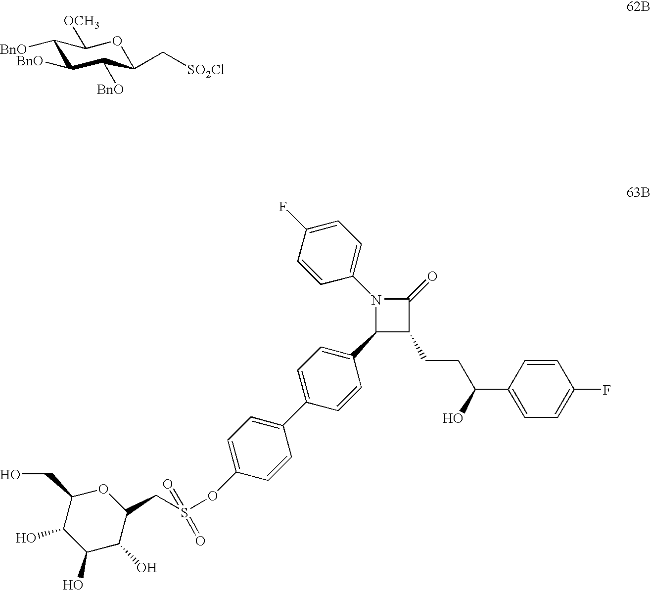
C1([BnO])C([BnO])C([BnO])C(C[SO2Cl])OC1[OCH3].C1(CO)C(O)C(O)C(O)C(CS(OC2=CC=C(C3=CC=C(C4C(CCC(C5=CC=C(F)C=C5)O)C(=O)N4C4=CC=C(F)C=C4)C=C3)C=C2)(=O)=O)O1
